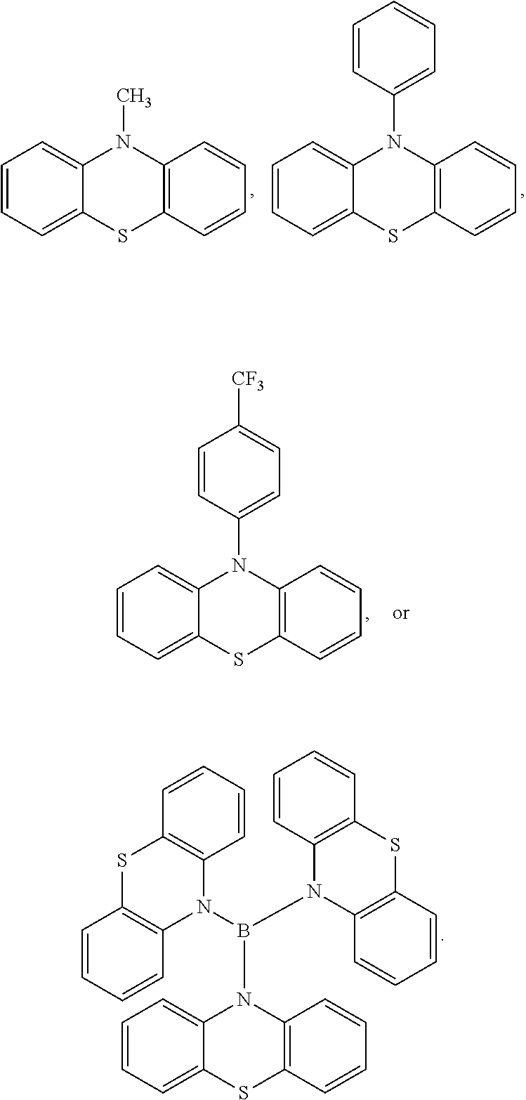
C1=CC=C2C(=C1)N(C)C1=C(S2)C=CC=C1.C1=CC=C2C(=C1)N(C1=CC=CC=C1)C1=C(S2)C=CC=C1.C1=CC=C2C(=C1)N(C1=CC=C([CF3])C=C1)C1=C(S2)C=CC=C1.C1=C2C(=CC=C1)N(B(N1C3=C(SC4=C1C=CC=C4)C=CC=C3)N1C3=C(SC4=C1C=CC=C4)C=CC=C3)C1=C(S2)C=CC=C1
